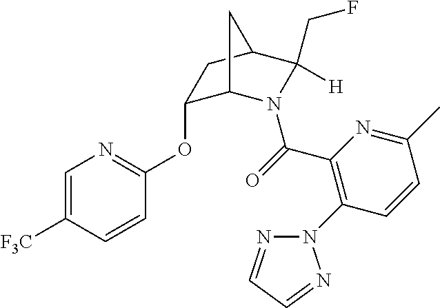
C1(OC2=NC=C([F3C])C=C2)C2N(C(=O)C3=C(N4N=CC=N4)C=CC(C)=N3)C(CF)([H])C(C1)C2
